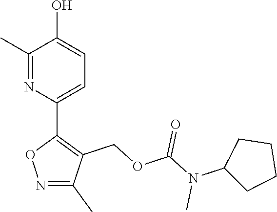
C1(C)=NC(C2=C(COC(N(C3CCCC3)C)=O)C(C)=NO2)=CC=C1O
